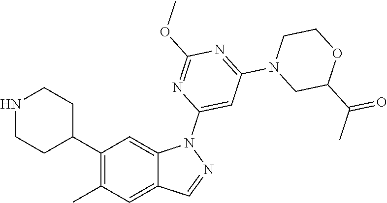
N1CCC(C2=C(C)C=C3C(=C2)N(C2=CC(N4CC(C(C)=O)OCC4)=NC(OC)=N2)N=C3)CC1
